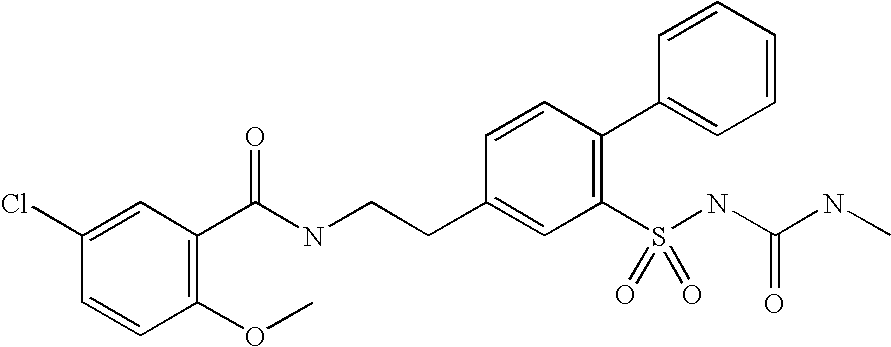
C1(C(NCCC2=CC(S(NC(NC)=O)(=O)=O)=C(C3=CC=CC=C3)C=C2)=O)=C(OC)C=CC(Cl)=C1
